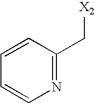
C1=CN=C(C[X2])C=C1
